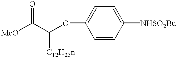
C1=CC([NHSO2Bu])=CC=C1OC(C([MeO])=O)[C12H25n]
